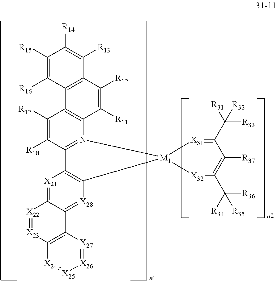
[X21]1=C2C(=[X28]C3=C1C1=N(C4=C(C([R17])=C1[R18])C1=C(C([R12])=C4[R11])C([R13])=C([R14])C([R15])=C1[R16])[M1]31[X32]C(C([R34])([R36])[R35])=C([R37])C(C([R31])([R33])[R32])=[X31]1)C1=C([X23]=[X22]2)[X24]=[X25][X26]=[X27]1
